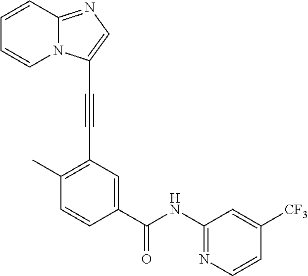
C1=CC2=NC=C(C#CC3=C(C)C=CC(C(=O)NC4=NC=CC([CF3])=C4)=C3)N2C=C1
